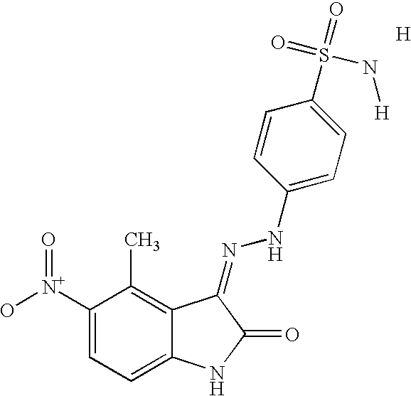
C1([N+](=O)O)=CC=C2C(=C1C)C(=NNC1=CC=C(S(=O)(=O)N[H])C=C1)C(=O)N2.[H]
